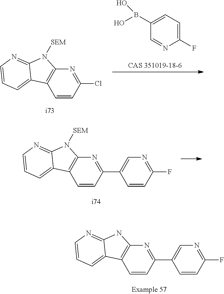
C1=CC(Cl)=NC2=C1C1=CC=CN=C1N2[SEM].C1(B(O)O)=CC=C(F)N=C1.C1=CC(C2=CN=C(F)C=C2)=NC2=C1C1=CC=CN=C1N2[SEM].C1=CC(C2=CN=C(F)C=C2)=NC2=C1C1=CC=CN=C1N2
